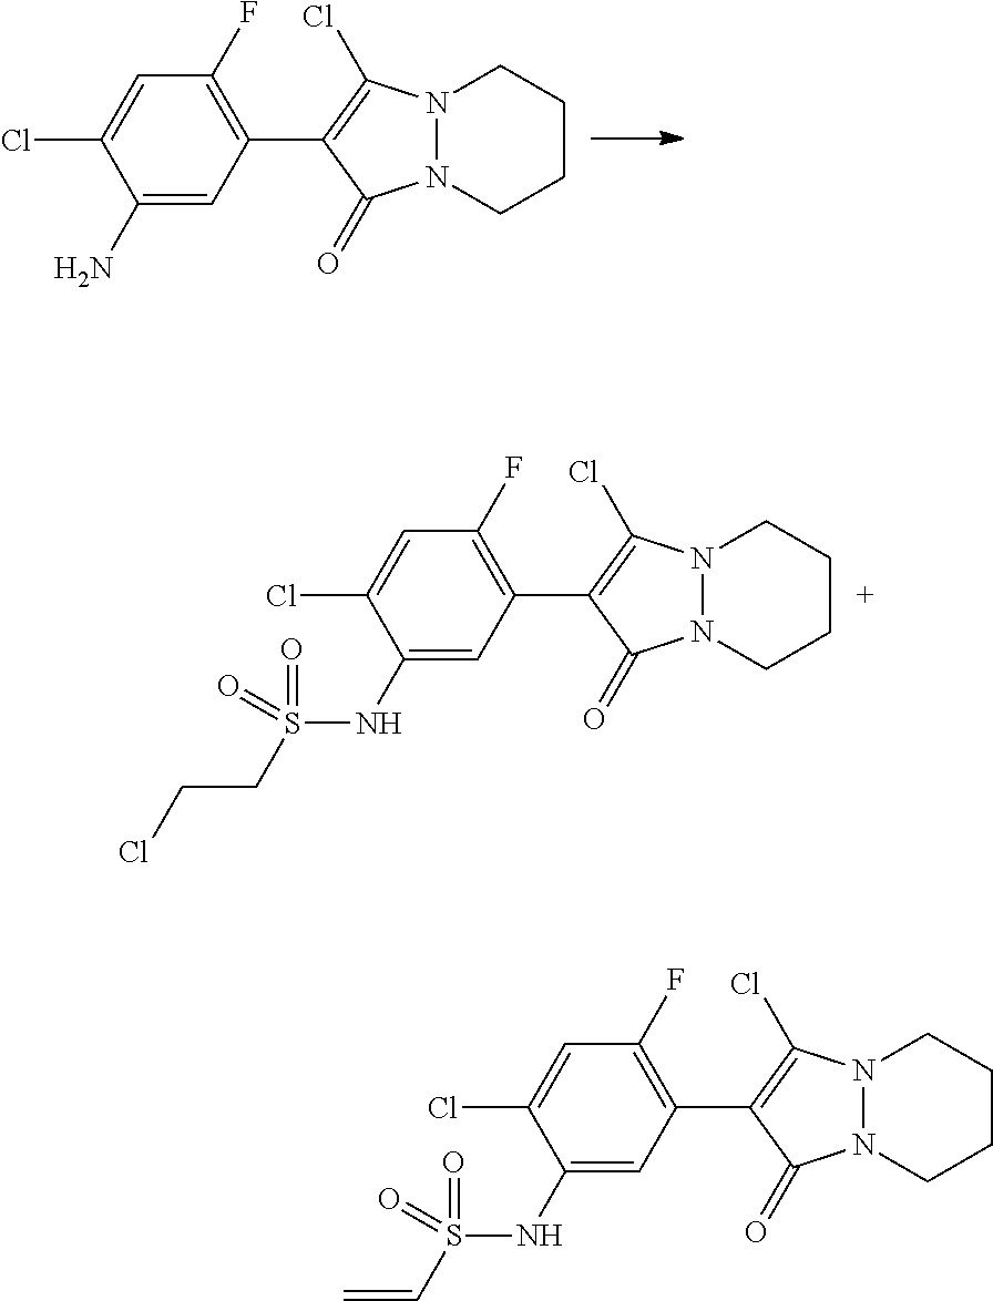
C1=C(Cl)C(N)=CC(C2=C(Cl)N3N(CCCC3)C2=O)=C1F.C1=C(Cl)C(NS(CCCl)(=O)=O)=CC(C2=C(Cl)N3N(CCCC3)C2=O)=C1F.C1=C(Cl)C(NS(C=C)(=O)=O)=CC(C2=C(Cl)N3N(CCCC3)C2=O)=C1F
